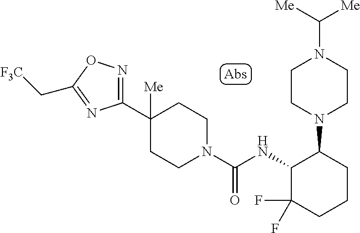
C1(C2([Me])CCN(C(NC3C(F)(F)CCCC3N3CCN(C([Me])[Me])CC3)=O)CC2)=NOC(C[F3C])=N1
